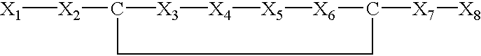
[X1][X2]C1[X3][X4][X5][X6]C([X7][X8])CC1
